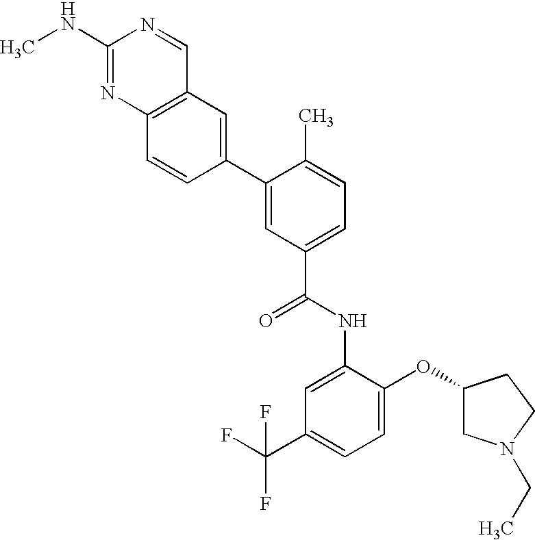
C1(NC)=NC2=C(C=N1)C=C(C1=CC(C(=O)NC3=CC(C(F)(F)F)=CC=C3OC3CN(CC)CC3)=CC=C1C)C=C2
